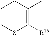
S1C([R16])=C(C)CCC1
